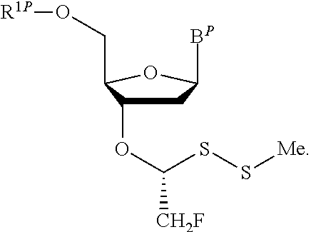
C1C(OC([CH2F])SS[Me])C(CO[R1P])OC1[BP]
